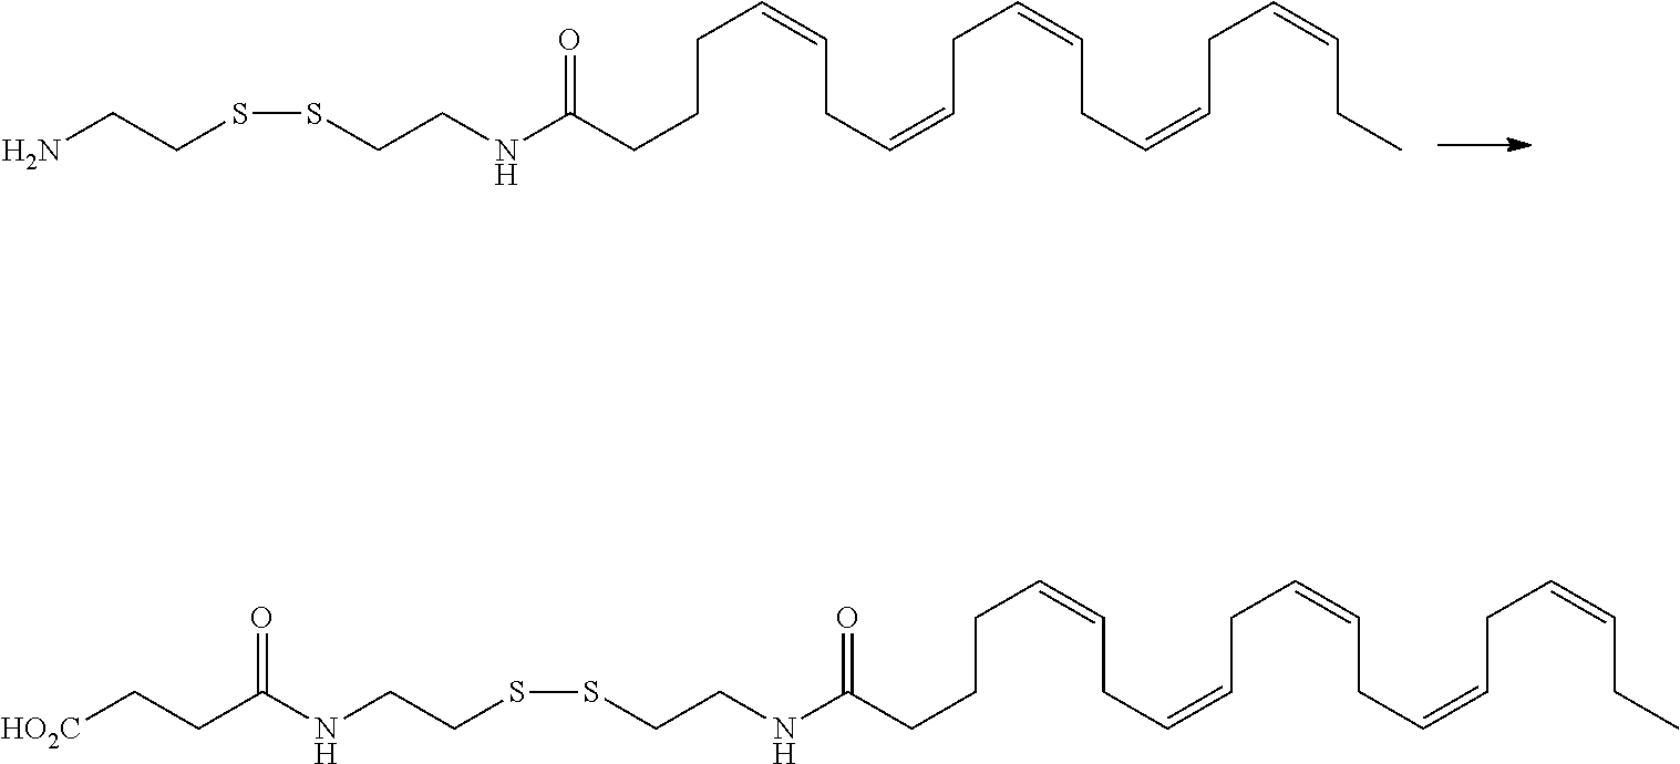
C(C=CCC=CCC=CCC=CCC=CCC)CCC(=O)NCCSSCCN.C(C=CCC=CCC=CCC=CCC=CCC)CCC(=O)NCCSSCCNC(=O)CC[HO2C]
